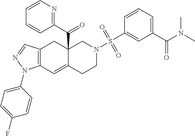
C12=C(C=C3C(C(=O)C4=NC=CC=C4)(C1)CN(S(=O)(=O)C1=CC(C(N(C)C)=O)=CC=C1)CC3)N(C1=CC=C(F)C=C1)N=C2
